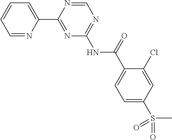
C1=NC(C2=NC(NC(C3=CC=C(S(=O)(=O)C)C=C3Cl)=O)=NC=N2)=CC=C1
